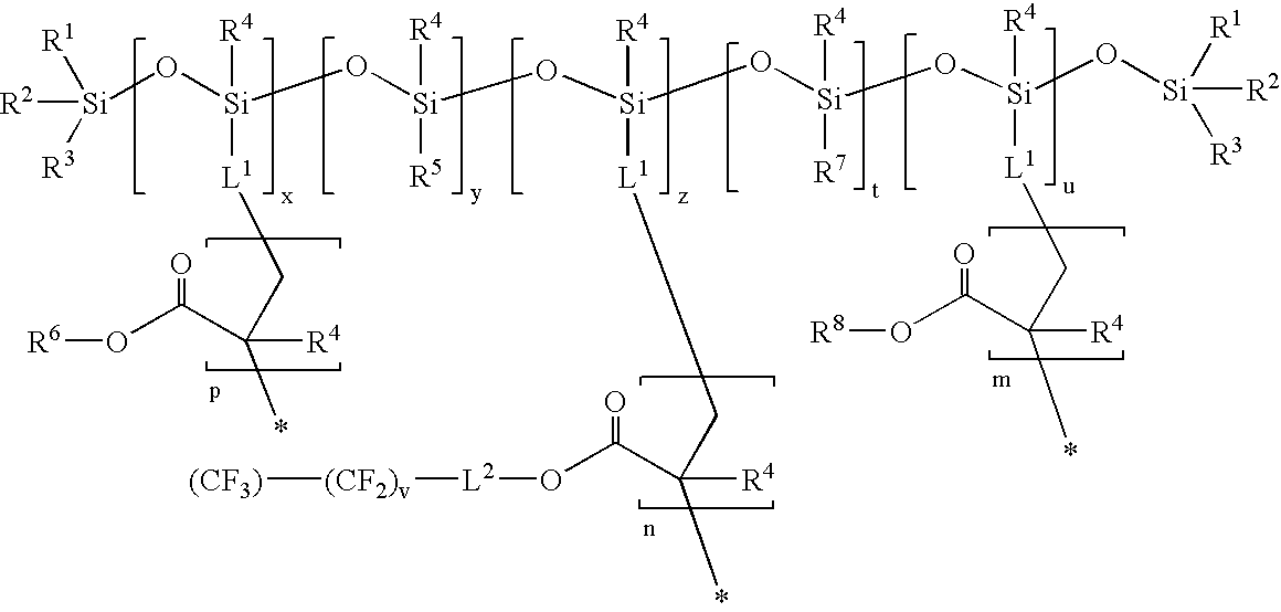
[Si](O[Si](O[Si](O[Si](O[Si](O[Si](O[Si]([R2])([R1])[R3])([R4])[L1]CC(*)([R4])C(O[R8])=O)([R4])[R7])([R4])[L1]CC(*)([R4])C(O[L2][(CF2)v][(CF3)])=O)([R4])[R5])([R4])[L1]CC(*)([R4])C(O[R6])=O)([R2])([R3])[R1]
